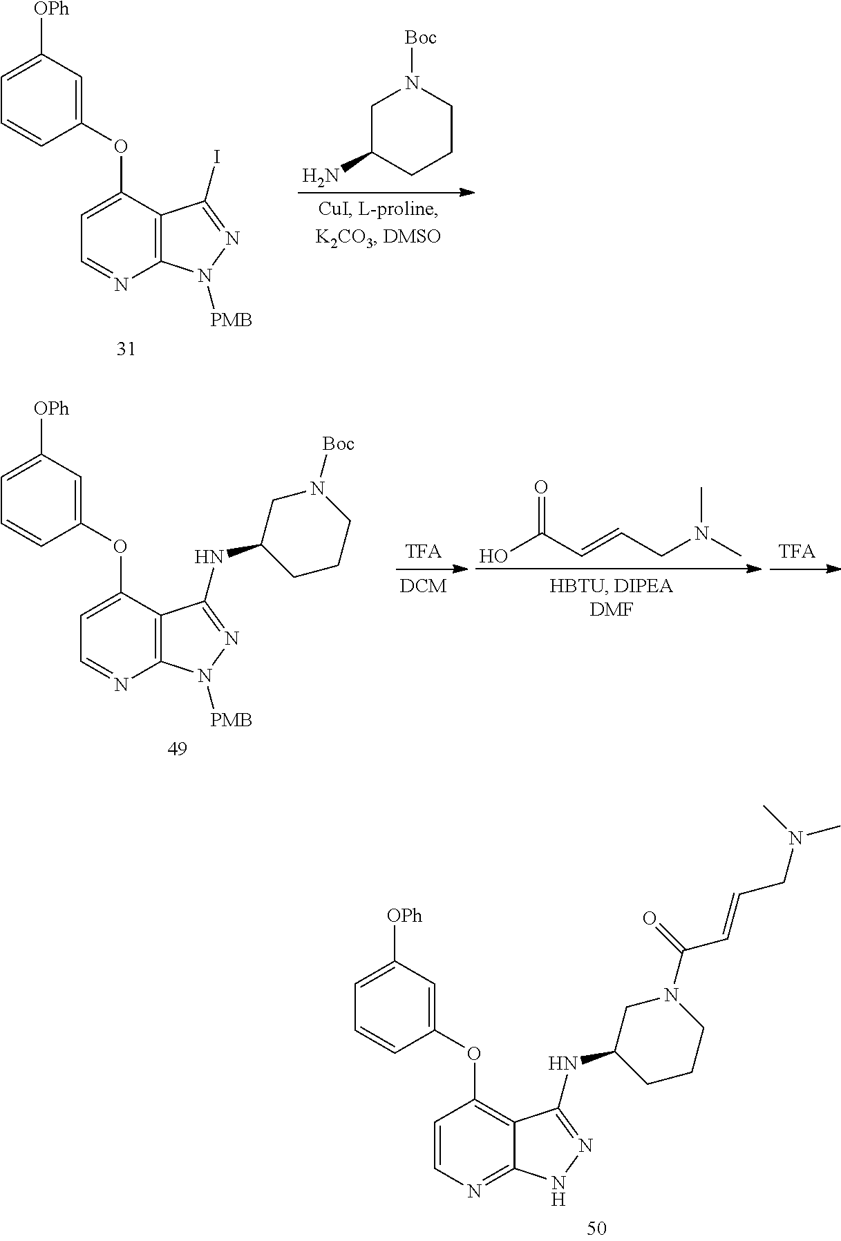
C1=C(OC2=CC([OPh])=CC=C2)C2=C(N=C1)N([PMB])N=C2I.C1C(N)CCCN1[Boc].OC(=O)C=CCN(C)C.C1=C(OC2=CC([OPh])=CC=C2)C2=C(N=C1)N([PMB])N=C2NC1CCCN([Boc])C1.C1=CN=C2C(=C1OC1=CC([OPh])=CC=C1)C(NC1CCCN(C(=O)C=CCN(C)C)C1)=NN2
